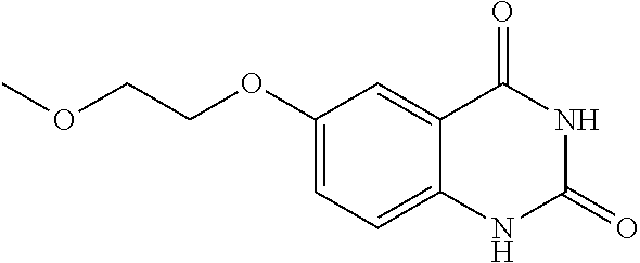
C1(OCCOC)=CC=C2C(=C1)C(=O)NC(=O)N2
